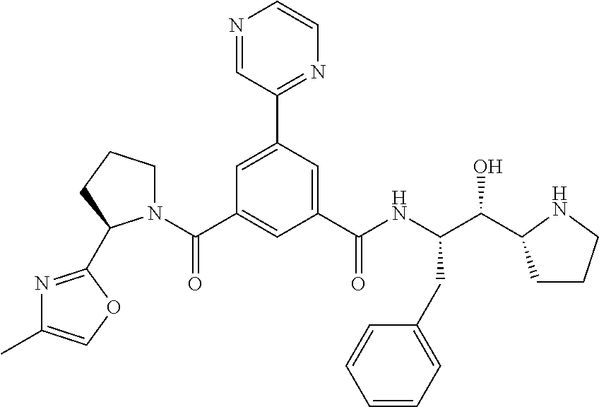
C1=C(C2=NC=CN=C2)C=C(C(NC(C(O)C2CCCN2)CC2=CC=CC=C2)=O)C=C1C(=O)N1CCCC1C1=NC(C)=CO1
